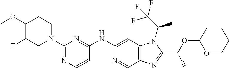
C1(NC2=NC(N3CCC(OC)C(F)C3)=NC=C2)=CC2=C(C=N1)N=C(C(OC1CCCCO1)C)N2C(C)C(F)(F)F
